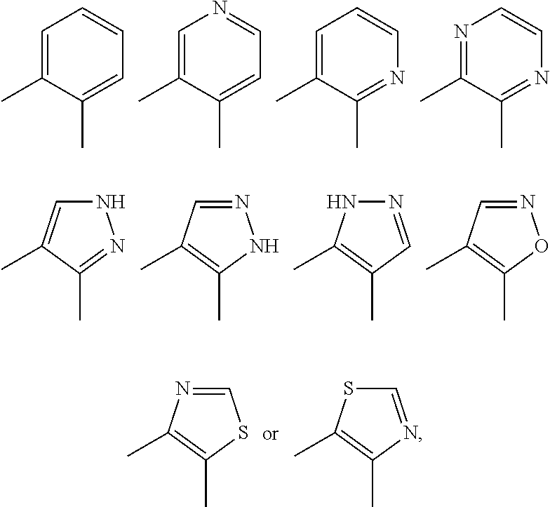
C1=C(C)C(C)=CC=C1.C1=C(C)C(C)=CC=N1.C1=C(C)C(C)=NC=C1.N1=C(C)C(C)=NC=C1.N1C=C(C)C(C)=N1.N1=CC(C)=C(C)N1.N1=CC(C)=C(C)N1.N1=CC(C)=C(C)O1.C1=NC(C)=C(C)S1.C1=NC(C)=C(C)S1
